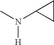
CN(C1CC1)[H]
